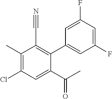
C1(C)=C(Cl)C=C(C(C)=O)C(C2=CC(F)=CC(F)=C2)=C1C#N
